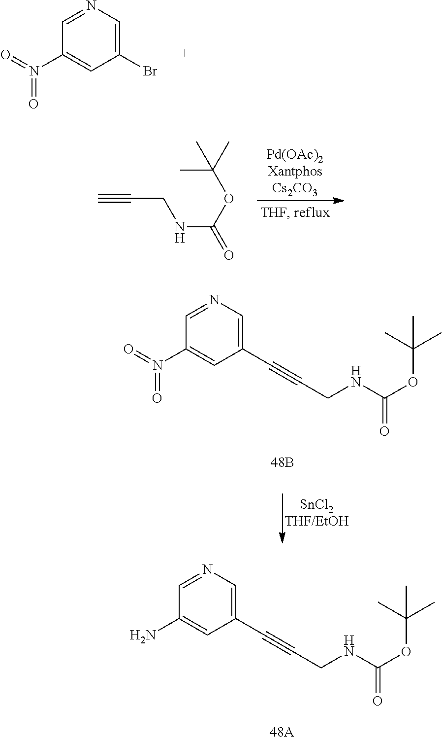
C1(Br)=CN=CC(N(=O)=O)=C1.C#CCNC(=O)OC(C)(C)C.C1(C#CCNC(OC(C)(C)C)=O)=CN=CC(N(=O)=O)=C1.C1(C#CCNC(OC(C)(C)C)=O)=CN=CC(N)=C1
